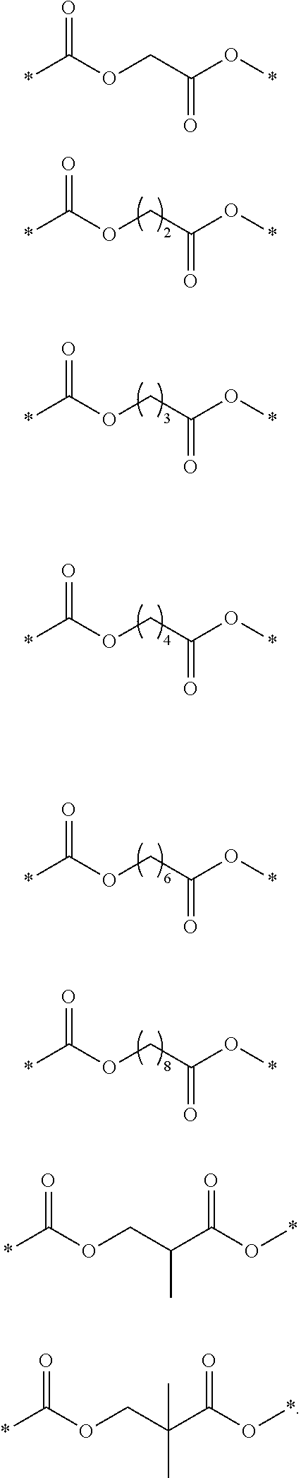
*C(OCC(O*)=O)=O.*C(OCC(O*)=O)=O.*C(OCC(O*)=O)=O.*C(OCC(O*)=O)=O.*C(OCC(O*)=O)=O.*C(OCC(C(O*)=O)C)=O.*C(OCC(C(O*)=O)(C)C)=O.*C(OCC(O*)=O)=O
